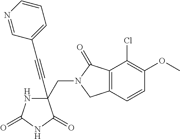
N1C(=O)NC(=O)C1(C#CC1=CC=CN=C1)CN1C(=O)C2=C(C1)C=CC(OC)=C2Cl
